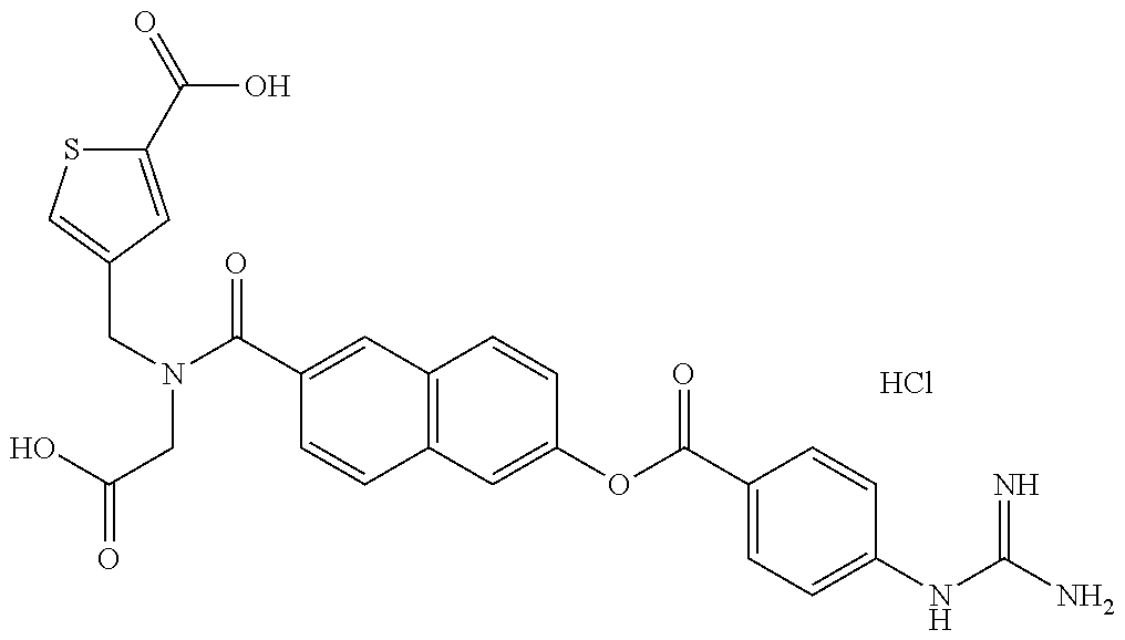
C1(C(=O)O)=CC(CN(CC(=O)O)C(C2=CC3=C(C=C2)C=C(OC(C2=CC=C(NC(N)=N)C=C2)=O)C=C3)=O)=CS1.Cl
